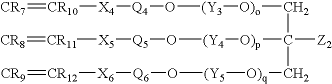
[CR7]=[CR10][X4][Q4]O[(Y3][O)o]CC(C[O)q][(Y5]O[Q6][X6][CR12]=[CR9])([Z2])[O)p][(Y4]O[Q5][X5][CR11]=[CR8]
